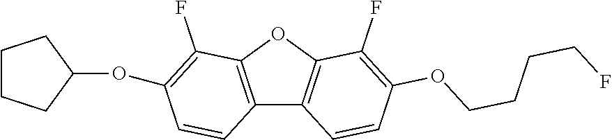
C12=C(OC3=C1C=CC(OCCCCF)=C3F)C(F)=C(OC1CCCC1)C=C2
